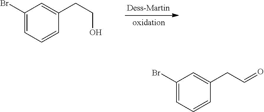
C1(Br)=CC=CC(CCO)=C1.C1(Br)=CC=CC(CC=O)=C1
